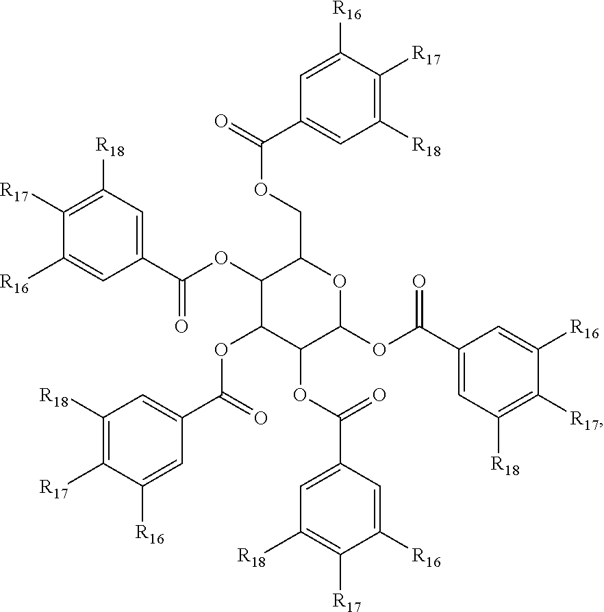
C1(OC(C2=CC([R18])=C([R17])C([R16])=C2)=O)C(OC(C2=CC([R18])=C([R17])C([R16])=C2)=O)C(OC(C2=CC([R18])=C([R17])C([R16])=C2)=O)C(OC(C2=CC([R18])=C([R17])C([R16])=C2)=O)OC1COC(C1=CC([R18])=C([R17])C([R16])=C1)=O
